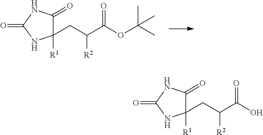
C1(CC(C(OC(C)(C)C)=O)[R2])([R1])C(=O)NC(=O)N1.C1(CC(C(O)=O)[R2])([R1])C(=O)NC(=O)N1
